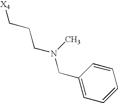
[X4]CCCN(C)CC1=CC=CC=C1
